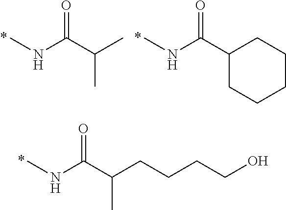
CNC(C(C)C)=O.CNC(C1CCCCC1)=O.CNC(C(CCCCO)C)=O
